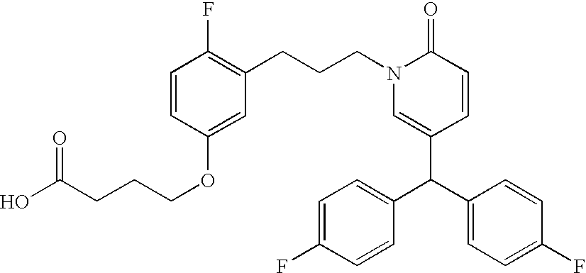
C(CN1C(=O)C=CC(C(C2=CC=C(F)C=C2)C2=CC=C(F)C=C2)=C1)CC1=C(F)C=CC(OCCCC(O)=O)=C1
